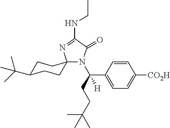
N(C1=NC2(N(C(CCC(C)(C)C)(C3=CC=C([CO2H])C=C3)[H])C1=O)CCC(C(C)(C)C)CC2)CC
